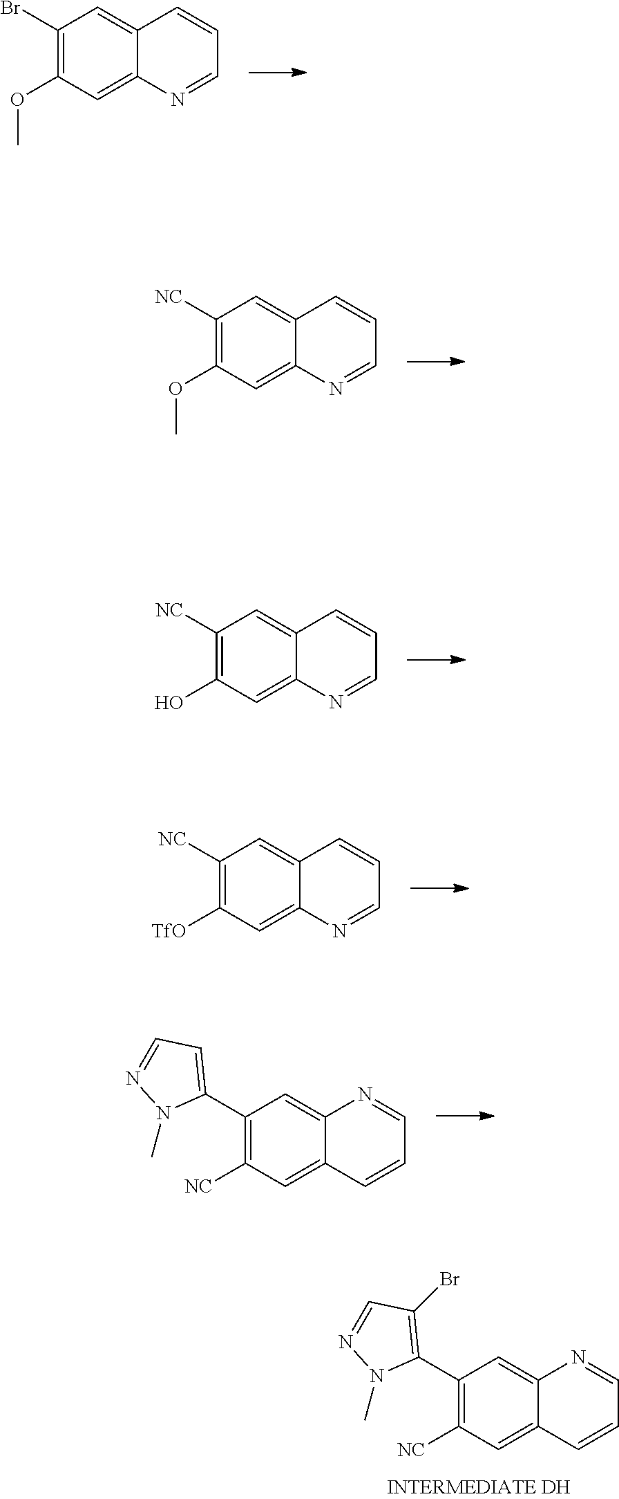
C1(C2=C(Br)C=NN2C)=C([NC])C=C2C(=C1)N=CC=C2.C1([NC])=C(OC)C=C2C(=C1)C=CC=N2.C1(Br)=C(OC)C=C2C(=C1)C=CC=N2.C1([NC])=C(O)C=C2C(=C1)C=CC=N2.C1([NC])=C([TfO])C=C2C(=C1)C=CC=N2.C1(C2=CC=NN2C)=C([NC])C=C2C(=C1)N=CC=C2
